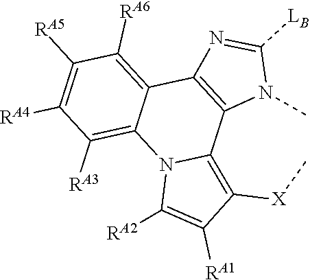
C1([RA5])=C([RA4])C([RA3])=C2C(=C1[RA6])C1=C(C3=C([X]C)C([RA1])=C([RA2])N23)N(C)C([LB])=N1
